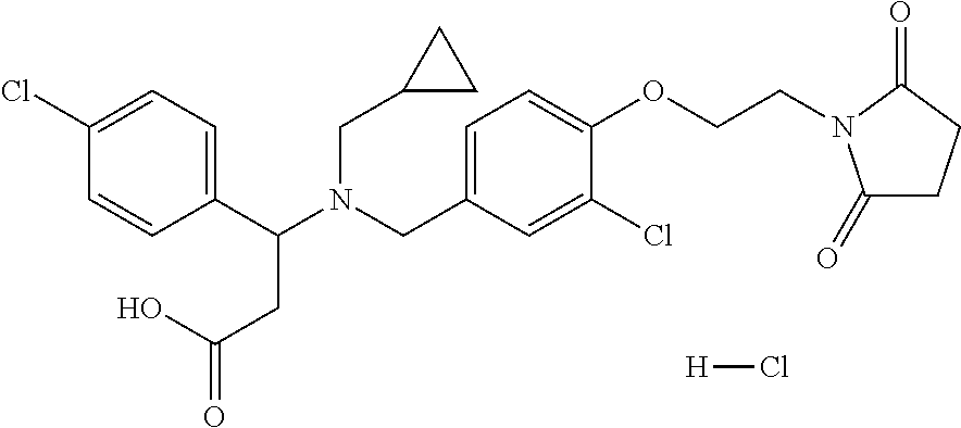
[H]Cl.C1(C(N(CC2=CC=C(OCCN3C(=O)CCC3=O)C(Cl)=C2)CC2CC2)CC(=O)O)=CC=C(Cl)C=C1
